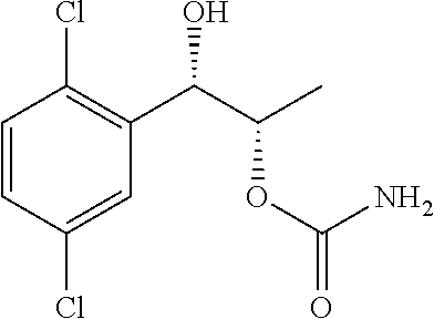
C1=CC(Cl)=CC(C(C(C)OC(=O)N)O)=C1Cl
